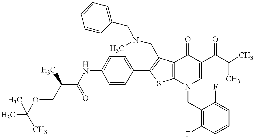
C1(NC(C(C)COC(C)(C)C)=O)=CC=C(C2=C(CN(C)CC3=CC=CC=C3)C3=C(S2)N(CC2=C(F)C=CC=C2F)C=C(C(C(C)C)=O)C3=O)C=C1
